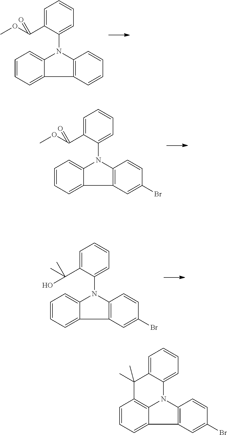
C12=C(N(C3=CC=CC=C3C(OC)=O)C3=CC=CC=C13)C=CC=C2.C12=C(N(C3=CC=CC=C3C(OC)=O)C3=CC=CC=C13)C=CC(Br)=C2.C12=C(N(C3=CC=CC=C3C(O)(C)C)C3=CC=CC=C13)C=CC(Br)=C2.C12=C(N3C4=C(C=CC=C14)C(C)(C)C1=CC=CC=C31)C=CC(Br)=C2
